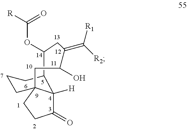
C1(O)C(=C([R2])[R1])CC(OC([R])=O)C2C3([H])C(=O)CCC3(CCC2)C1
